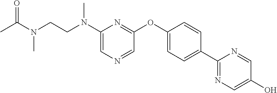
C1(N(CCN(C)C(=O)C)C)=CN=CC(OC2=CC=C(C3=NC=C(O)C=N3)C=C2)=N1
